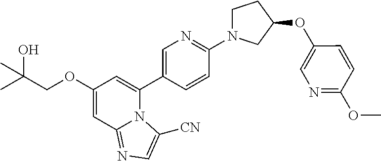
C1(OCC(C)(O)C)=CC2=NC=C([CN])N2C(C2=CN=C(N3CCC(OC4=CN=C(OC)C=C4)C3)C=C2)=C1
